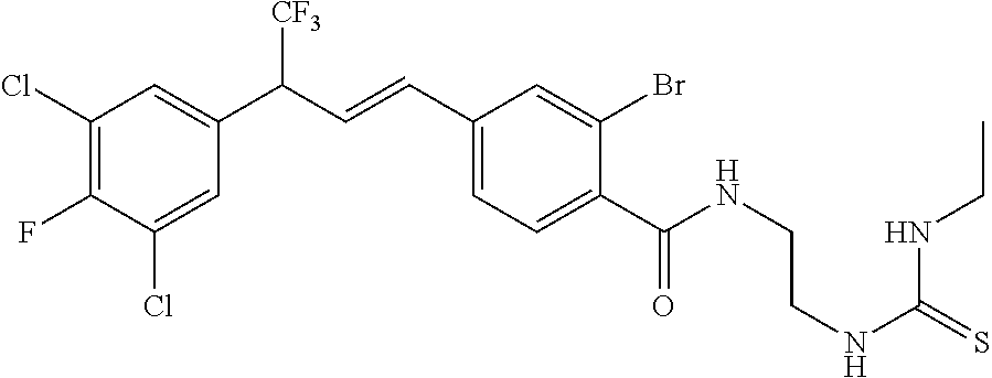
C1(Cl)=C(F)C(Cl)=CC(C(C=CC2=CC=C(C(NCCNC(NCC)=S)=O)C(Br)=C2)[CF3])=C1
